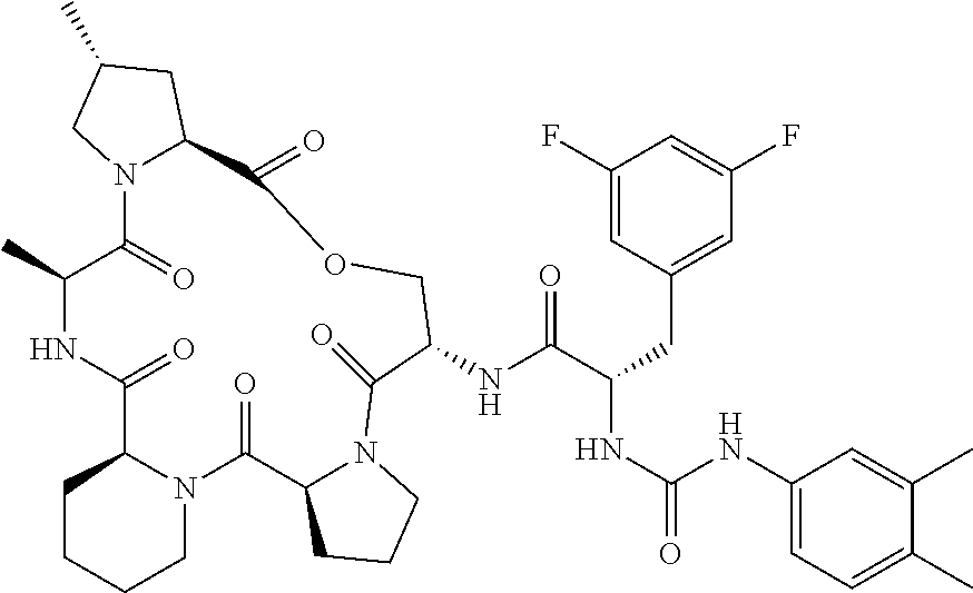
C1(F)=CC(CC(NC(=O)NC2=CC=C(C)C(C)=C2)C(NC2COC(=O)C3N(C(=O)C(C)NC(=O)C4N(C(=O)C5N(C2=O)CCC5)CCCC4)CC(C)C3)=O)=CC(F)=C1
